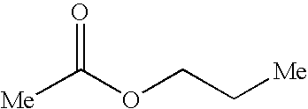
C(OCC[Me])([Me])=O
